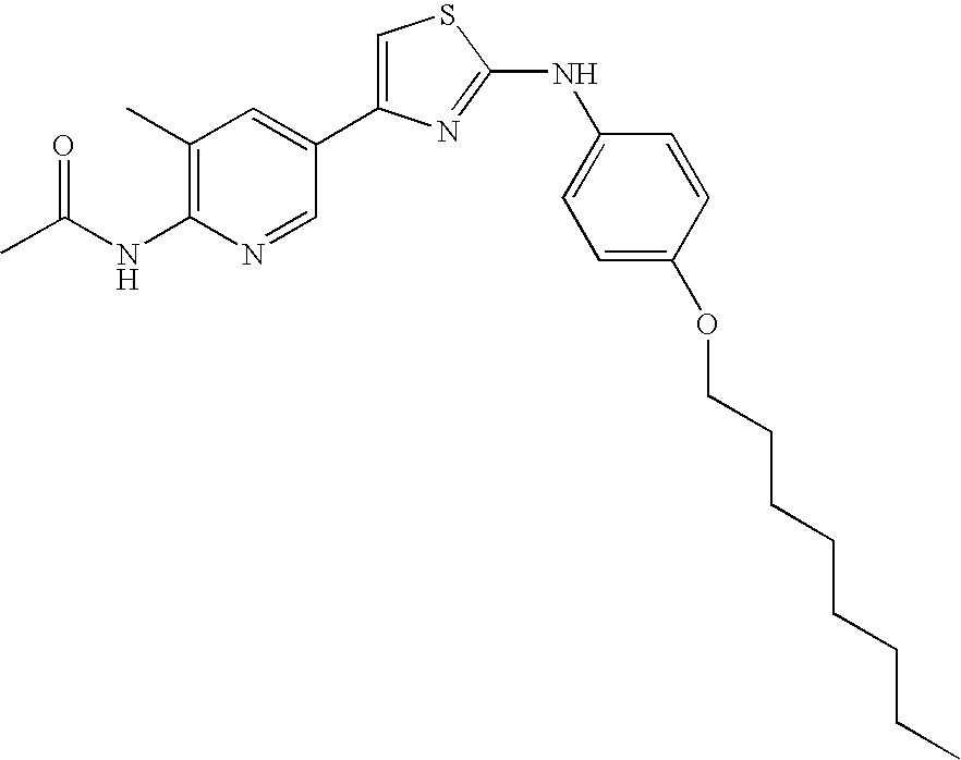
C1=C(C2=CC(C)=C(NC(=O)C)N=C2)N=C(NC2=CC=C(OCCCCCCCC)C=C2)S1
